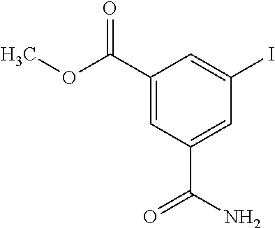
C1(C(OC)=O)=CC(C(N)=O)=CC(I)=C1
